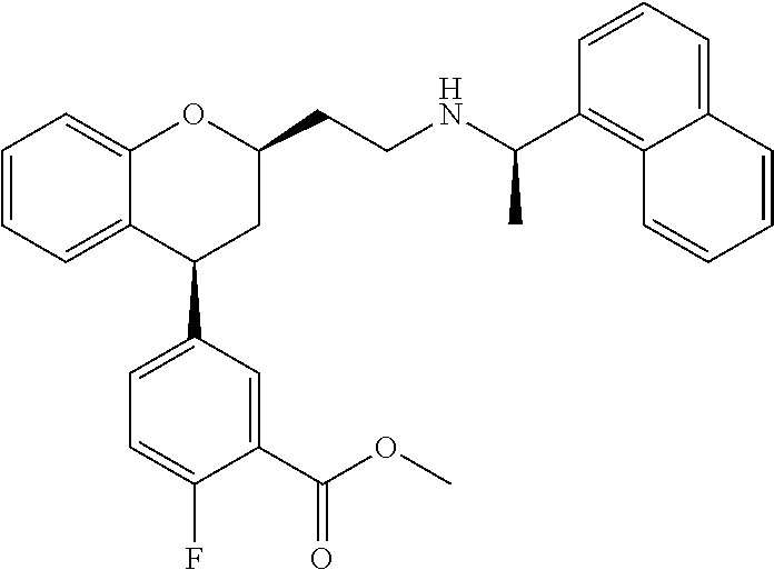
C12=CC=CC=C1C(C1=CC=C(F)C(C(OC)=O)=C1)CC(CCNC(C1=C3C(=CC=C1)C=CC=C3)C)O2
